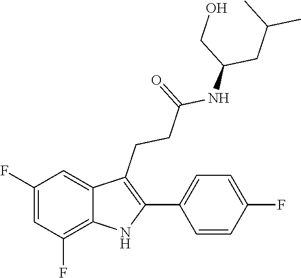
C1(C2=C(CCC(=O)NC(CC(C)C)CO)C3=CC(F)=CC(F)=C3N2)=CC=C(F)C=C1
